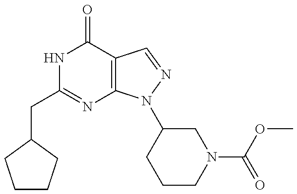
C(C1=NC2=C(C(=O)N1)C=NN2C1CCCN(C(=O)OC)C1)C1CCCC1
